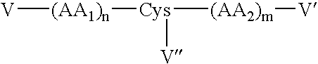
[V][(AA1)n][Cys]([(AA2)m][V])[V]
